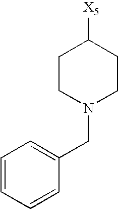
C1(CN2CCC([X5])CC2)=CC=CC=C1
